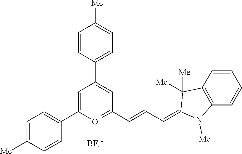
[BF4-].C1=C(C2=CC=C([Me])C=C2)[O+]=C(C=CC=C2N([Me])C3=C(C2([Me])[Me])C=CC=C3)C=C1C1=CC=C([Me])C=C1
